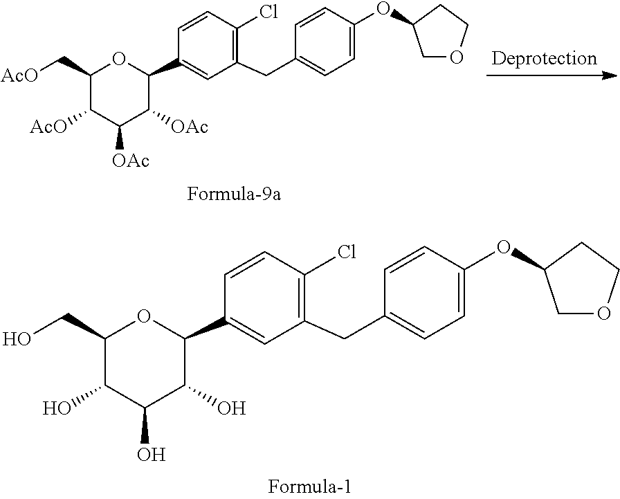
C1(O)C(O)C(O)C(C2=CC(CC3=CC=C(OC4COCC4)C=C3)=C(Cl)C=C2)OC1CO.C1([AcO])C([OAc])C([OAc])C(C2=CC(CC3=CC=C(OC4COCC4)C=C3)=C(Cl)C=C2)OC1C[AcO]
